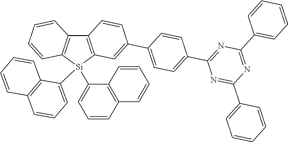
C12=C([Si](C3=CC=CC4=C3C=CC=C4)(C3=CC=CC4=C3C=CC=C4)C3=C1C=CC(C1=CC=C(C4=NC(C5=CC=CC=C5)=NC(C5=CC=CC=C5)=N4)C=C1)=C3)C=CC=C2
